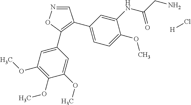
C1=NOC(C2=CC(OC)=C(OC)C(OC)=C2)=C1C1=CC=C(OC)C(NC(CN)=O)=C1.[H]Cl
